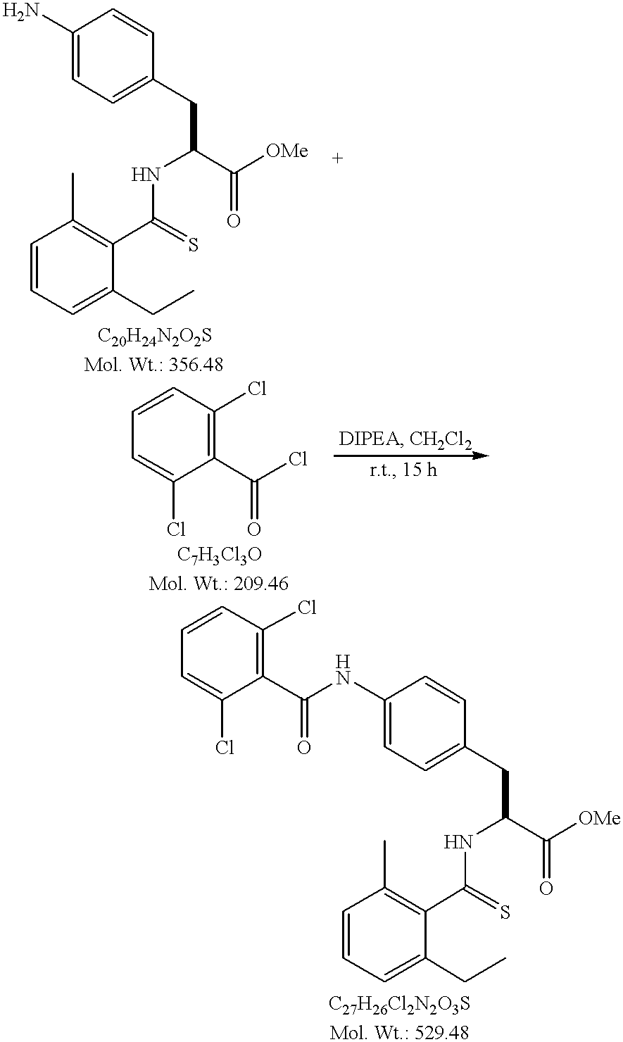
C1=C(N)C=CC(CC(NC(C2=C(C)C=CC=C2CC)=S)C(=O)[OMe])=C1.C1=CC(Cl)=C(C(Cl)=O)C(Cl)=C1.C1=C(NC(C2=C(Cl)C=CC=C2Cl)=O)C=CC(CC(NC(C2=C(C)C=CC=C2CC)=S)C(=O)[OMe])=C1
